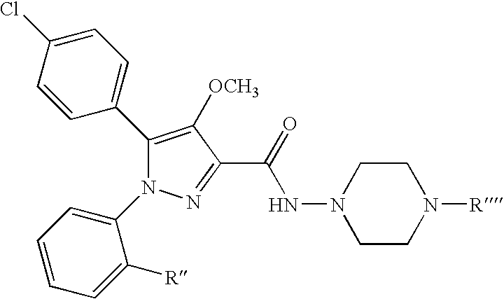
C1(C2=CC=C(Cl)C=C2)=C([OCH3])C(C(NN2CCN([R])CC2)=O)=NN1C1=CC=CC=C1[R]
